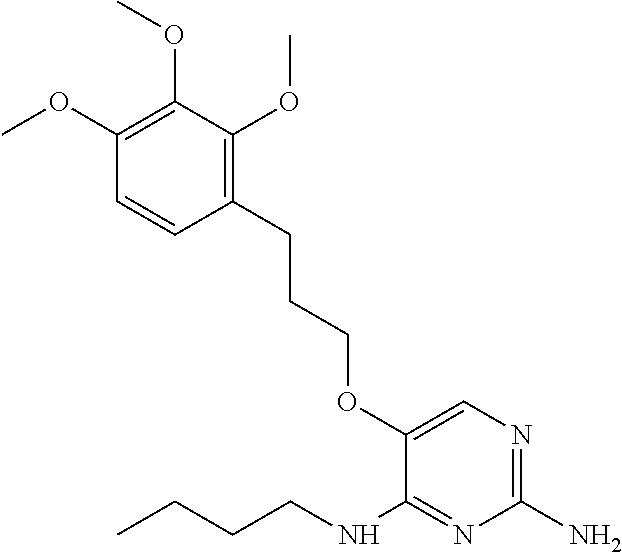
C1(OC)=C(OC)C=CC(CCCOC2=CN=C(N)N=C2NCCCC)=C1OC
